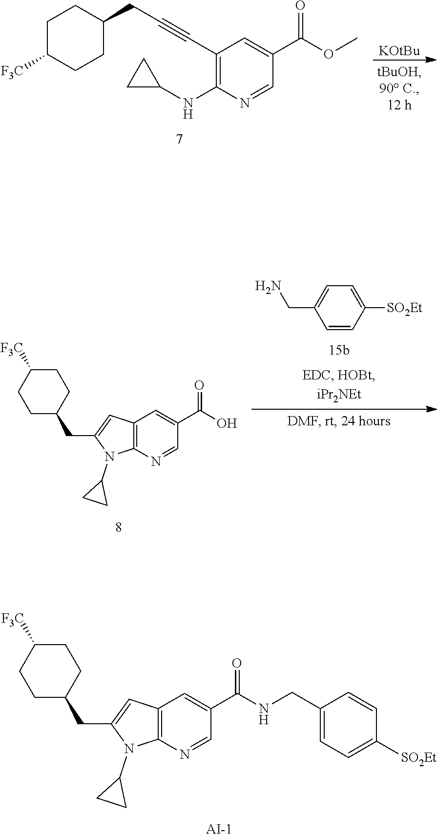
C12=C(N=CC(C(NCC3=CC=C([SO2Et])C=C3)=O)=C1)N(C1CC1)C(CC1CCC([F3C])CC1)=C2.[KOtBu].C1(C#CCC2CCC([F3C])CC2)=C(NC2CC2)N=CC(C(OC)=O)=C1.C12=C(N=CC(C(O)=O)=C1)N(C1CC1)C(CC1CCC([F3C])CC1)=C2.C1=CC([SO2Et])=CC=C1CN
